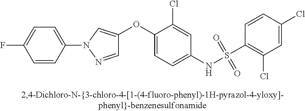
C1=NN(C2=CC=C(F)C=C2)C=C1OC1=CC=C(NS(C2=C(Cl)C=C(Cl)C=C2)(=O)=O)C=C1Cl
